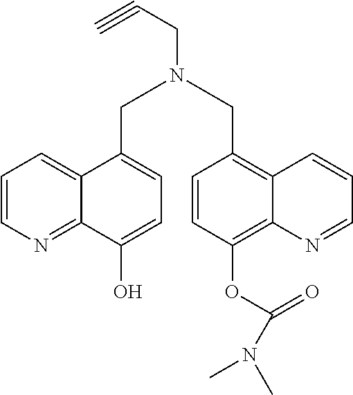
C1(CN(CC2=CC=C(O)C3=NC=CC=C32)CC#C)=C2C(=C(OC(=O)N(C)C)C=C1)N=CC=C2
